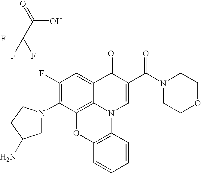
C1(F)=C(N2CC(N)CC2)C2=C3C(=C1)C(=O)C(C(N1CCOCC1)=O)=CN3C1=C(O2)C=CC=C1.C(O)(=O)C(F)(F)F
